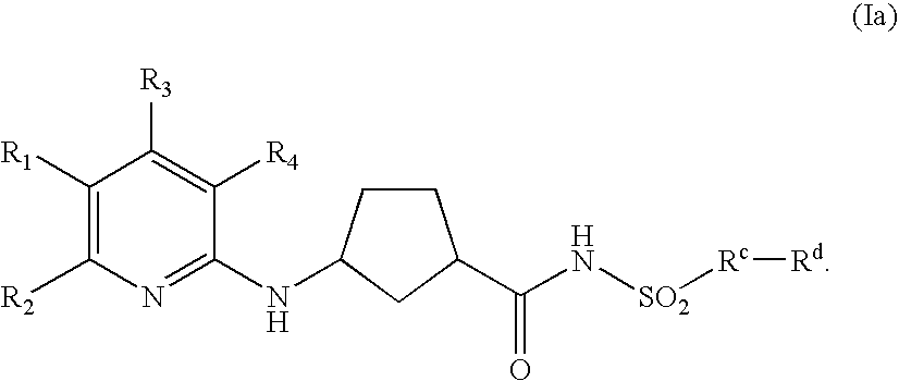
C1([R1])=C([R2])N=C(NC2CCC(C(N[SO2][Rc][Rd])=O)C2)C([R4])=C1[R3]
